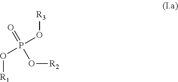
O(P(O[R3])(=O)O[R2])[R1]
